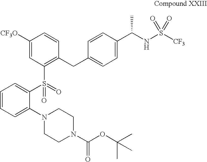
C1([CF3O])=CC(S(C2=CC=CC=C2N2CCN(C(OC(C)(C)C)=O)CC2)(=O)=O)=C(CC2=CC=C(C(NS(=O)([CF3])=O)C)C=C2)C=C1
